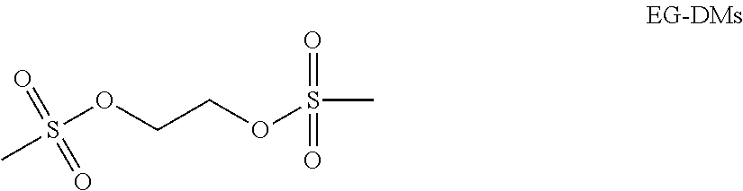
S(OCCOS(C)(=O)=O)(C)(=O)=O
